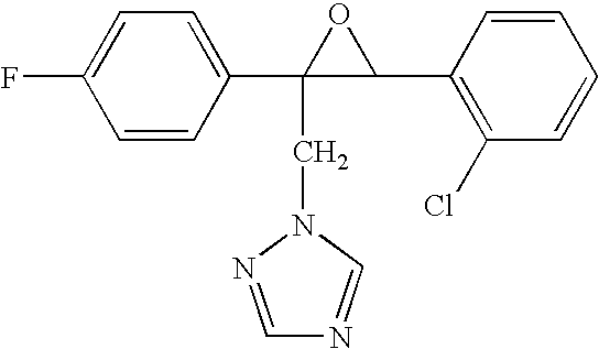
FC1=CC=C(C2(CN3C=NC=N3)C(C3=C(Cl)C=CC=C3)O2)C=C1
